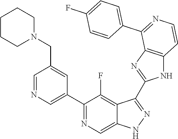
C1=NC=C(C2=NC=C3C(=C2F)C(C2=NC4=C(N2)C=CN=C4C2=CC=C(F)C=C2)=NN3)C=C1CN1CCCCC1
